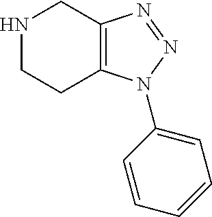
N1CCC2=C(C1)N=NN2C1=CC=CC=C1
